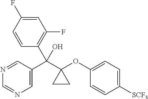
C1=C(C(C2(OC3=CC=C([SCF3])C=C3)CC2)(C2=C(F)C=C(F)C=C2)O)C=NC=N1
